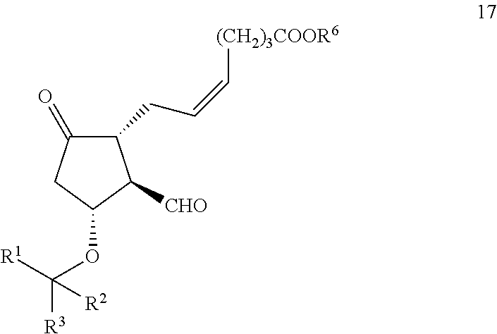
C1(=O)CC(OC([R3])([R1])[R2])C([CHO])C1CC=C[(CH2)3COOR6]
